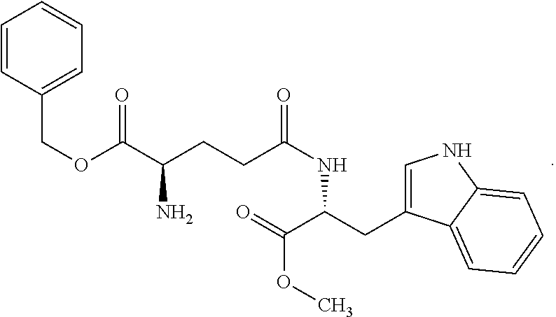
C1=C(CC(C(=O)OC)NC(CCC(C(OCC2=CC=CC=C2)=O)N)=O)C2=CC=CC=C2N1
